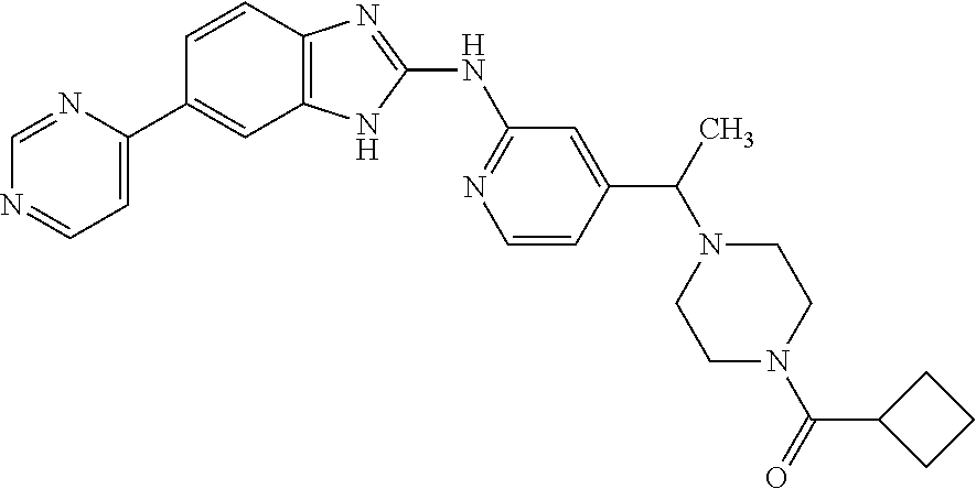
C1=NC(C2=CC3=C(C=C2)N=C(NC2=NC=CC(C(C)N4CCN(C(=O)C5CCC5)CC4)=C2)N3)=CC=N1
